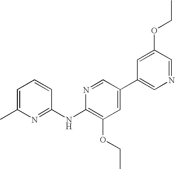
N1=C(NC2=C(OCC)C=C(C3=CN=CC(OCC)=C3)C=N2)C=CC=C1C
